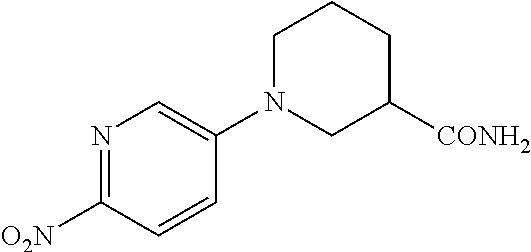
N1=C([O2N])C=CC(N2CC([CONH2])CCC2)=C1
